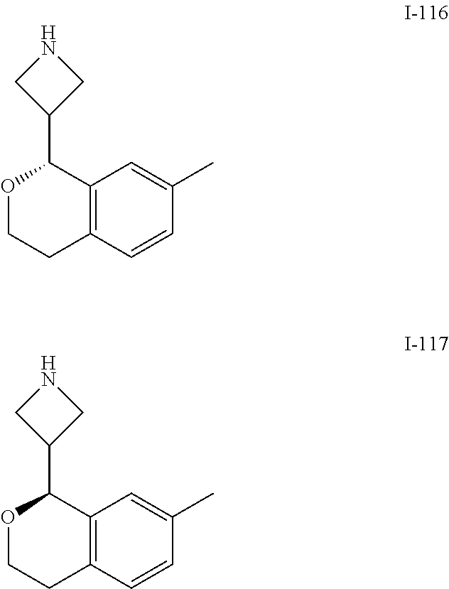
C12=C(C=CC(C)=C1)CCOC2C1CNC1.C12=C(C=CC(C)=C1)CCOC2C1CNC1
